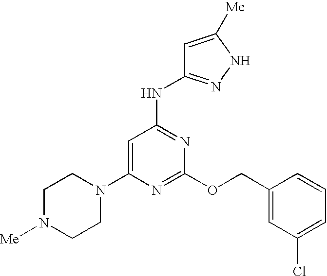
C1N([Me])CCN(C2=CC(NC3=NNC([Me])=C3)=NC(OCC3=CC(Cl)=CC=C3)=N2)C1
